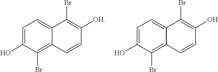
C1=C(O)C(Br)=C2C(=C1)C(Br)=C([OH])C=C2.C1=C(O)C(Br)=C2C(=C1)C(Br)=C(O)C=C2
